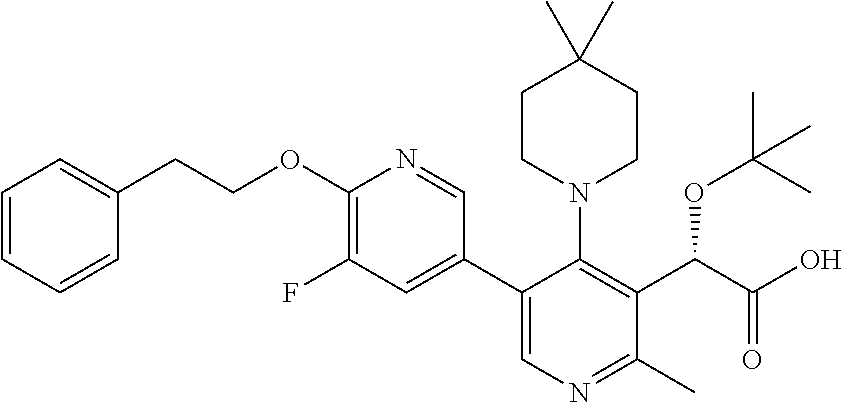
C1CN(C2=C(C(C(O)=O)OC(C)(C)C)C(C)=NC=C2C2=CC(F)=C(OCCC3=CC=CC=C3)N=C2)CCC1(C)C
